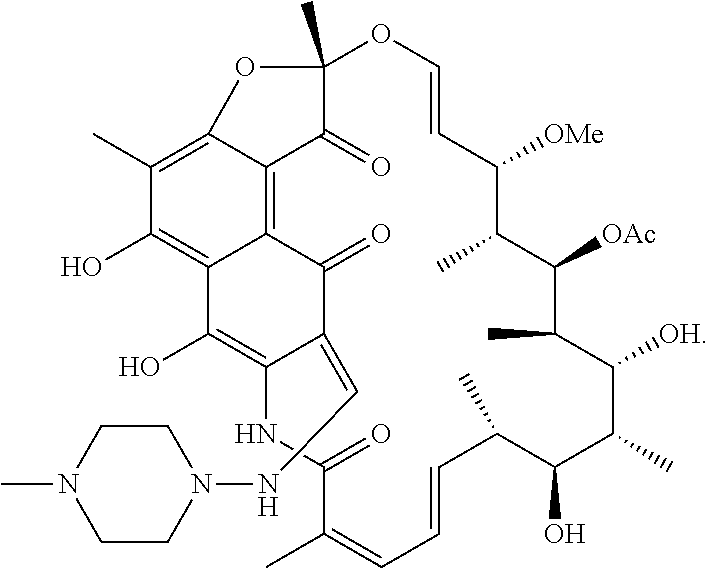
C12=C(O)C(C)=C3C4=C1C(=O)C(=CNN1CCN(C)CC1)C(=C2O)NC(=O)C(C)=CC=CC(C)C(O)C(C)C([OH])C(C)C([OAc])C(C)C([OMe])C=COC(C)(C4=O)O3
